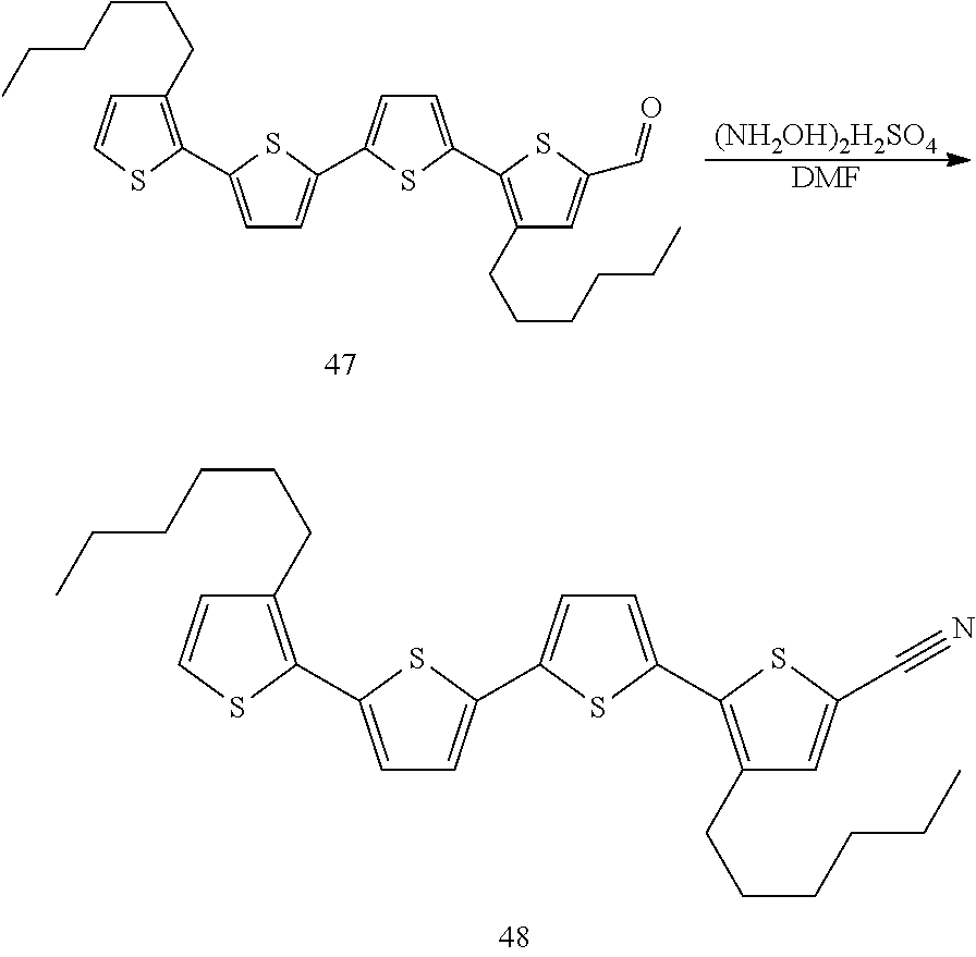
CCCCCCC1=C(C2=CC=C(C3=CC=C(C4=C(CCCCCC)C=C(C=O)S4)S3)S2)SC=C1.[(NH2OH)2H2SO4].[DMF].CCCCCCC1=C(C2=CC=C(C3=CC=C(C4=C(CCCCCC)C=C(C#N)S4)S3)S2)SC=C1
